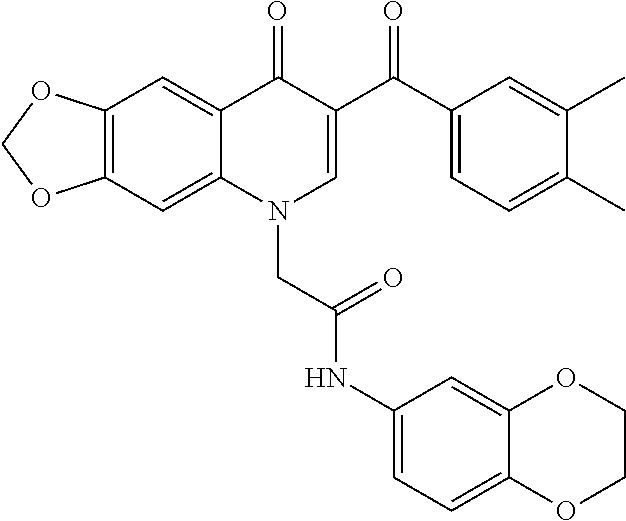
C12=C(C=C3C(=C1)C(=O)C(C(C1=CC=C(C)C(C)=C1)=O)=CN3CC(NC1=CC=C3C(=C1)OCCO3)=O)OCO2
